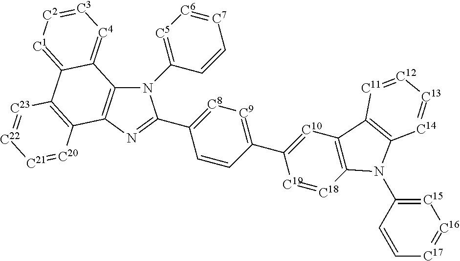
[C8]1=C(C2=NC3=C(N2C2=[C5][C6]=[C7]C=C2)C2=[C4][C3]=[C2][C1]=C2C2=C3[C20]=[C21][C22]=[C23]2)C=CC(C2=[C10]C3=C([C18]=[C19]2)N(C2=[C15][C16]=[C17]C=C2)C2=C3[C11]=[C12][C13]=[C14]2)=[C9]1
